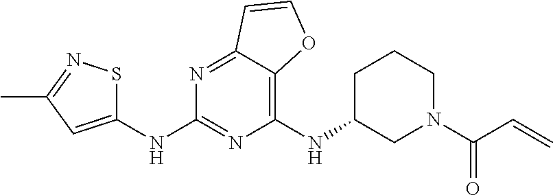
C1(NC2CCCN(C(C=C)=O)C2)=C2C(=NC(NC3=CC(C)=NS3)=N1)C=CO2
